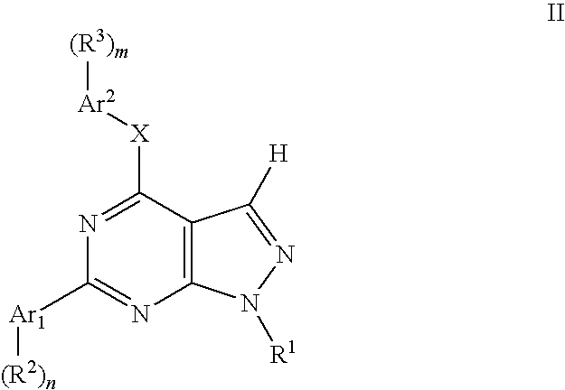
N1=C([X][Ar2][(R3)m])C2=C(N=C1[Ar1][(R2)n])N([R1])N=C2[H]
